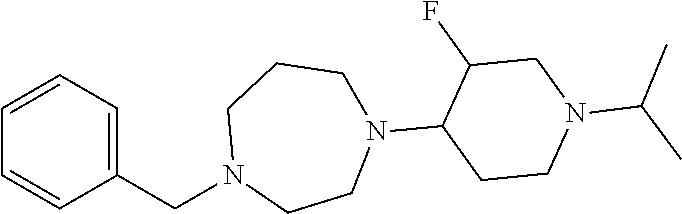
C1=CC=C(CN2CCN(C3CCN(C(C)C)CC3F)CCC2)C=C1
